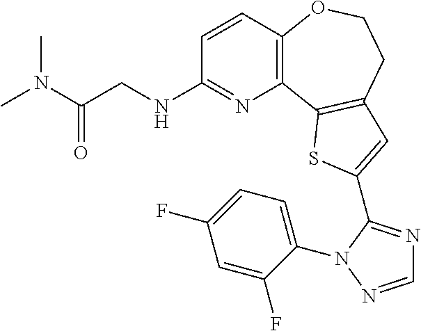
C1=CC2=C(N=C1NCC(=O)N(C)C)C1=C(CCO2)C=C(C2=NC=NN2C2=CC=C(F)C=C2F)S1
